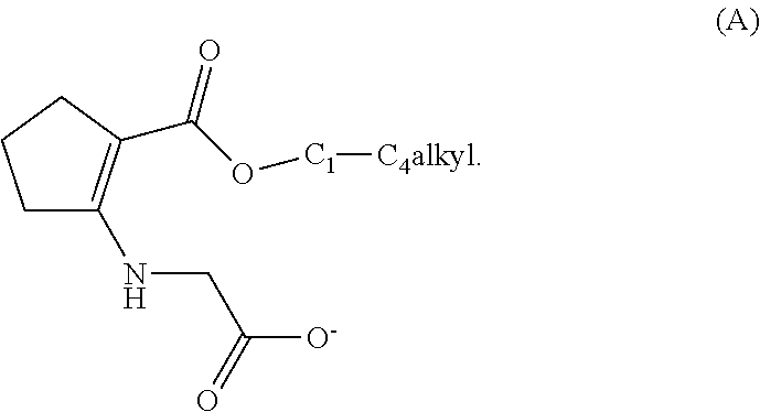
C1C(NCC([O-])=O)=C(C(O[C1][C4alkyl])=O)CC1
